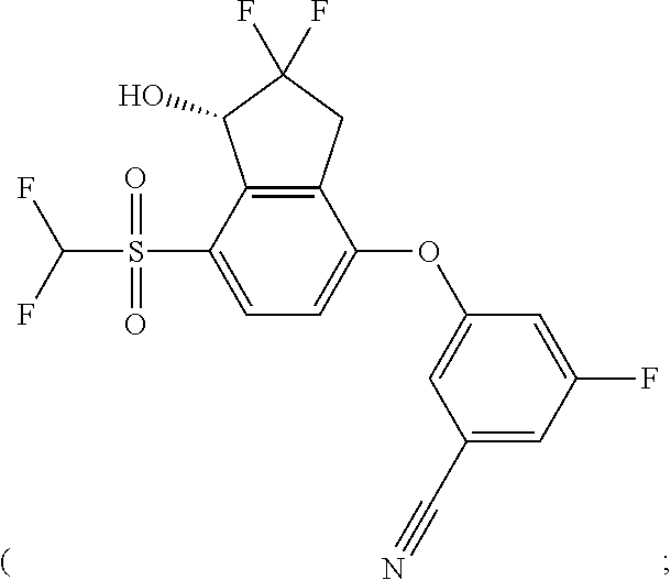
C1(C#N)=CC(F)=CC(OC2=CC=C(S(=O)(=O)C(F)F)C3=C2CC(F)(F)C3O)=C1
